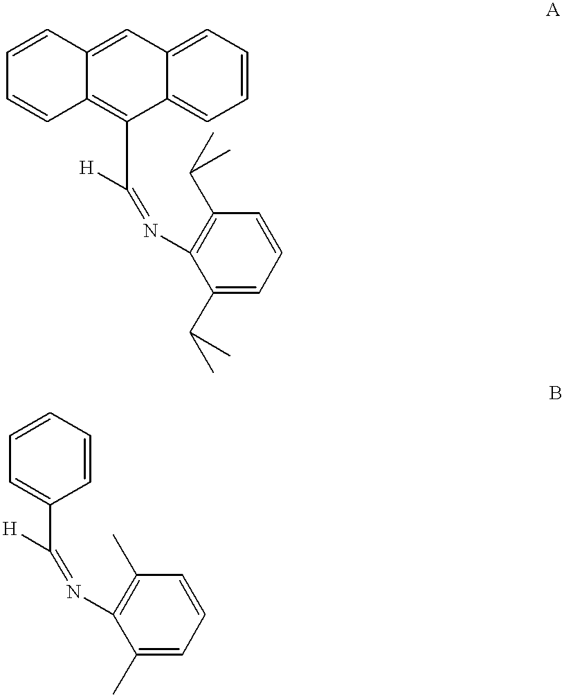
C1=C2C(=CC=C1)C(C(=NC1=C(C(C)C)C=CC=C1C(C)C)[H])=C1C(=C2)C=CC=C1.C1=CC=CC=C1C(=NC1=C(C)C=CC=C1C)[H]
